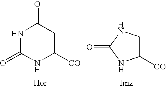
N1C(=O)NC([CO])CC1=O.C1([CO])CNC(=O)N1
